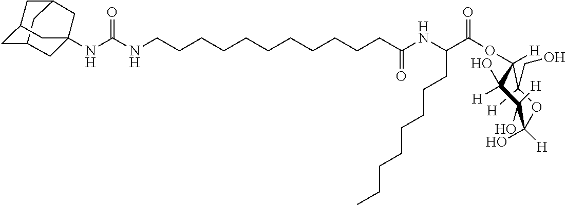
C1([H])(CO)C(OC(C(NC(CCCCCCCCCCCNC(NC23CC4CC(CC(C4)C2)C3)=O)=O)CCCCCCCC)=O)([H])C([H])(O)C(O)([H])C([H])(O)O1
